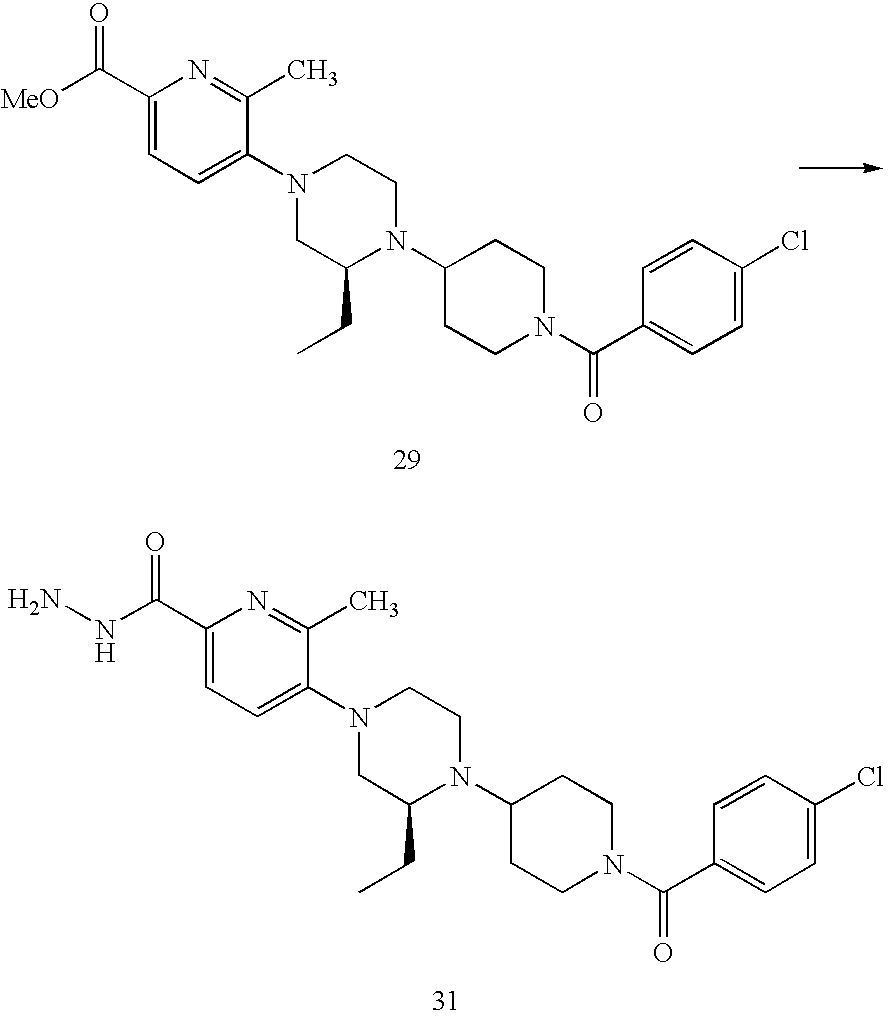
C1(C([MeO])=O)=CC=C(N2CC(CC)N(C3CCN(C(C4=CC=C(Cl)C=C4)=O)CC3)CC2)C(C)=N1.C1(C(NN)=O)=CC=C(N2CC(CC)N(C3CCN(C(C4=CC=C(Cl)C=C4)=O)CC3)CC2)C(C)=N1
